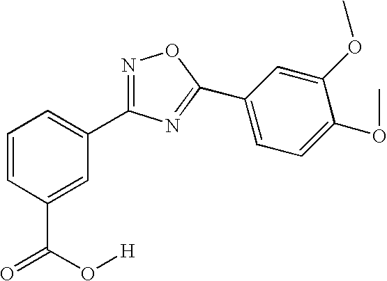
C1=CC(C(=O)O[H])=CC(C2=NOC(C3=CC=C(OC)C(OC)=C3)=N2)=C1
